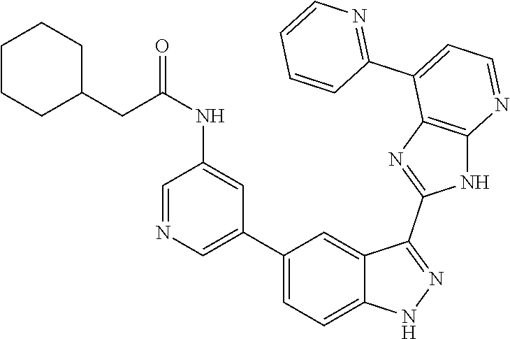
C1(C2=CC=C3C(=C2)C(C2=NC4=C(N2)N=CC=C4C2=NC=CC=C2)=NN3)=CN=CC(NC(CC2CCCCC2)=O)=C1
